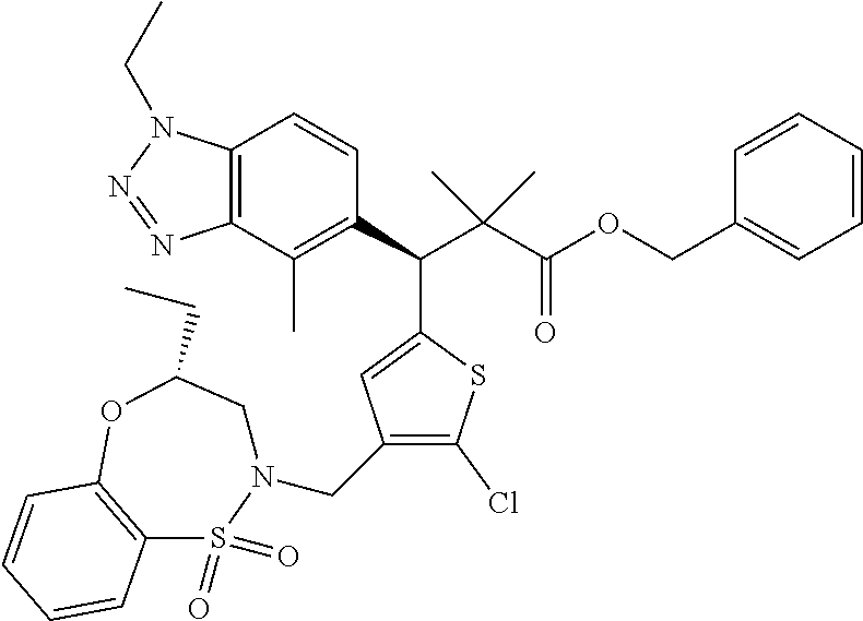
C12=C(C(C)=C(C(C(C(OCC3=CC=CC=C3)=O)(C)C)C3=CC(CN4CC(CC)OC5=C(S4(=O)=O)C=CC=C5)=C(Cl)S3)C=C1)N=NN2CC
